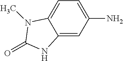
NC1=CC=C2C(=C1)NC(=O)N2C
